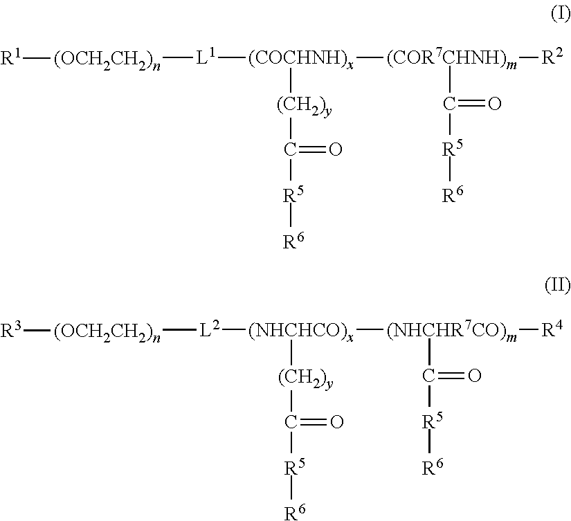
[L1]([(COCHNH)x]([(COR7CHNH)m]([R2])C(=O)[R5][R6])[(CH2)y]C(=O)[R5][R6])[(OCH2CH2)n][R1].[L2]([(OCH2CH2)n][R3])[(NHCHCO)x]([(NHCHR7CO)m](C(=O)[R5][R6])[R4])[(CH2)y]C(=O)[R5][R6]
